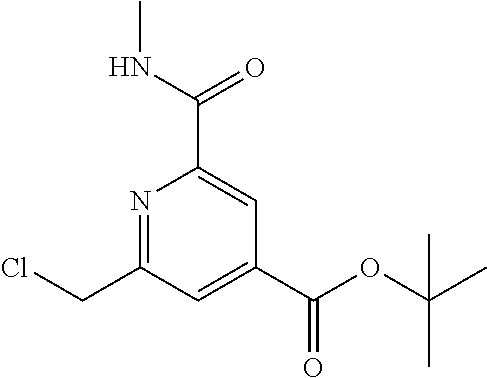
N1=C(CCl)C=C(C(OC(C)(C)C)=O)C=C1C(NC)=O
